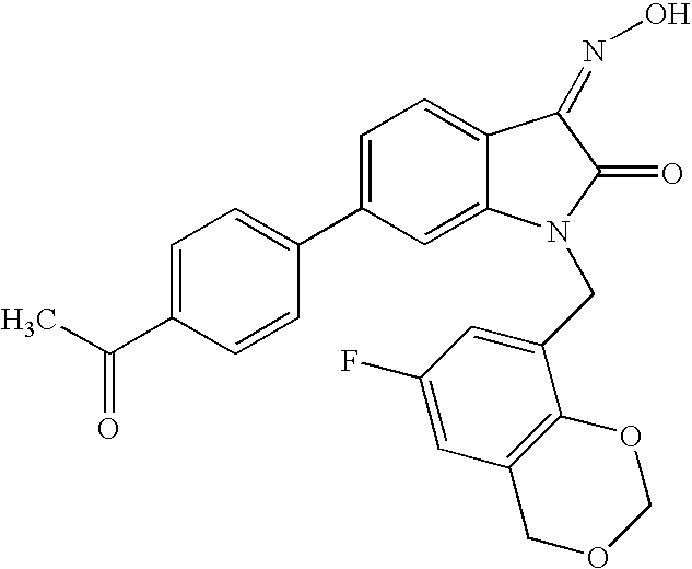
CC(C1=CC=C(C2=CC=C3C(=C2)N(CC2=CC(F)=CC4=C2OCOC4)C(=O)C3=NO)C=C1)=O
